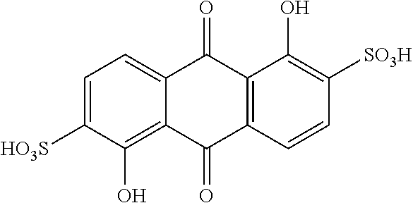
C1=C([HO3S])C(O)=C2C(=C1)C(=O)C1=C(C2=O)C=CC([SO3H])=C1O
